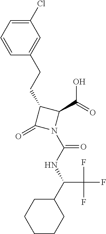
C1(CCC2=CC(Cl)=CC=C2)C(=O)N(C(NC(C2CCCCC2)C(F)(F)F)=O)C1C(=O)O
